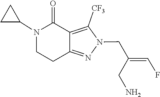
C1CN(C2CC2)C(=O)C2=C([CF3])N(CC(=CF)CN)N=C12
